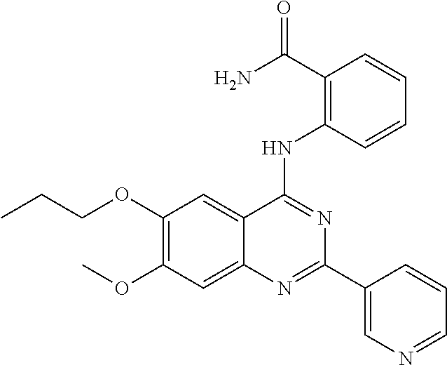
C(COC1=C(OC)C=C2C(=C1)C(NC1=C(C(N)=O)C=CC=C1)=NC(C1=CN=CC=C1)=N2)C
